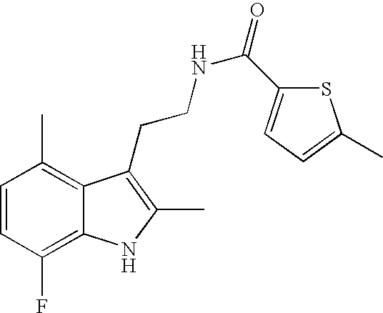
C1=CC(F)=C2C(=C1C)C(CCNC(=O)C1=CC=C(C)S1)=C(C)N2
